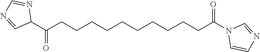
C1(C(CCCCCCCCCCC(N2C=CN=C2)=O)=O)N=CN=C1
